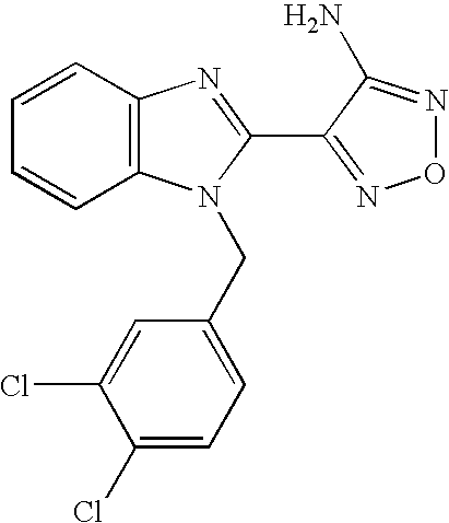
C1=CC2=C(C=C1)N(CC1=CC=C(Cl)C(Cl)=C1)C(C1=NON=C1N)=N2
